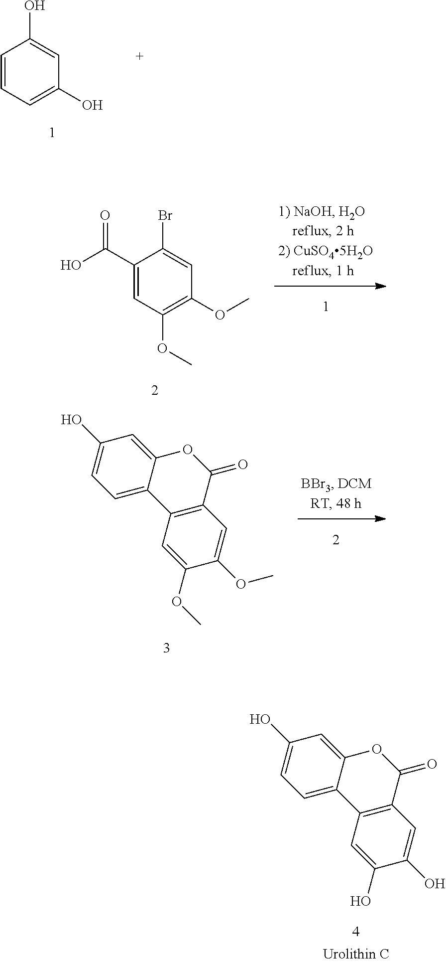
C1=CC=C(O)C=C1O.C1(O)=CC=C2C(=C1)OC(=O)C1=C2C=C(O)C(O)=C1.C1(C(O)=O)=CC(OC)=C(OC)C=C1Br.C1(O)=CC=C2C(=C1)OC(=O)C1=C2C=C(OC)C(OC)=C1
